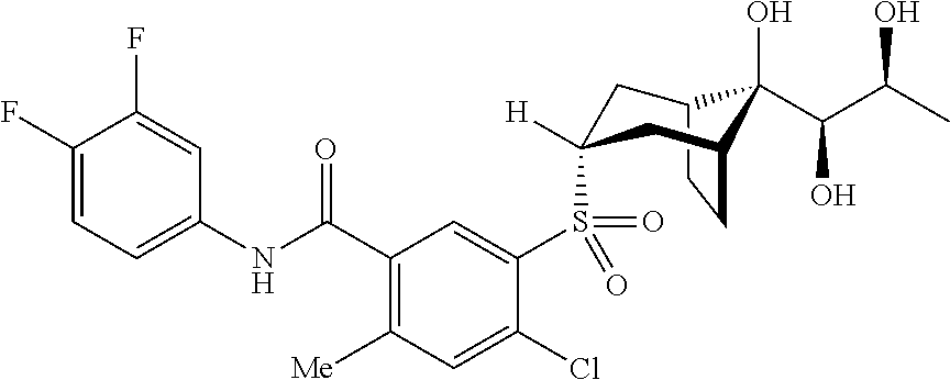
C12CCC(CC(S(C3=CC(C(NC4=CC=C(F)C(F)=C4)=O)=C([Me])C=C3Cl)(=O)=O)([H])C1)C2(O)C(C(C)O)O
